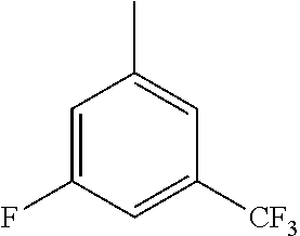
C1=C(F)C=C([CF3])C=C1C
